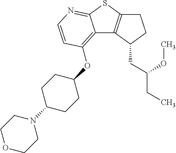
C12=C(OC3CCC(N4CCOCC4)CC3)C=CN=C1SC1=C2C(CC(OC)CC)CC1
